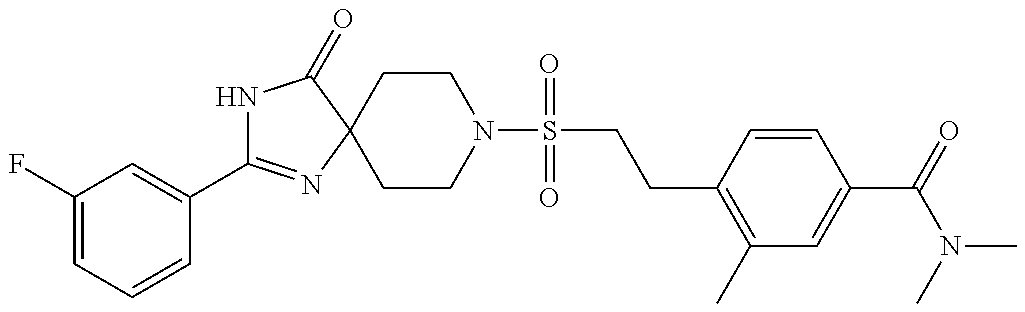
N1C(C2=CC(F)=CC=C2)=NC2(C1=O)CCN(S(CCC1=C(C)C=C(C(N(C)C)=O)C=C1)(=O)=O)CC2
